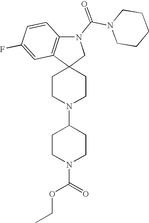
C1(N2CCC3(CC2)CN(C(=O)N2CCCCC2)C2=C3C=C(F)C=C2)CCN(C(=O)OCC)CC1
